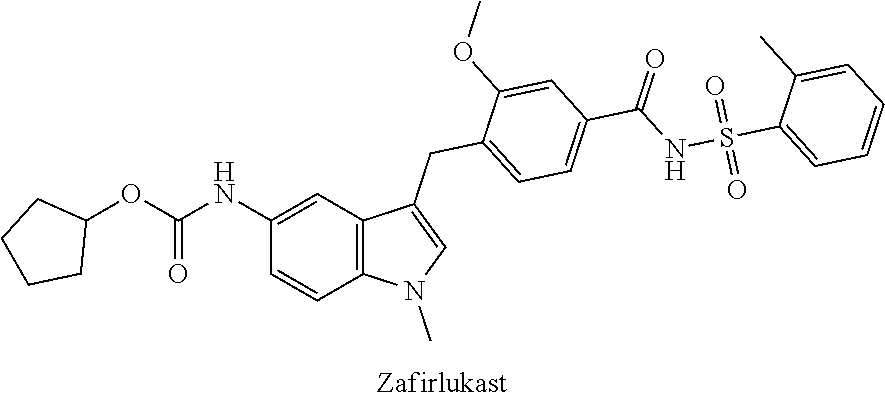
O(C(=O)NC1=CC2=C(C=C1)N(C)C=C2CC1=CC=C(C(=O)NS(C2=CC=CC=C2C)(=O)=O)C=C1OC)C1CCCC1
